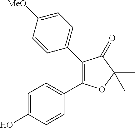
C1(C2=CC=C([MeO])C=C2)=C(C2=CC=C(O)C=C2)OC(C)(C)C1=O
